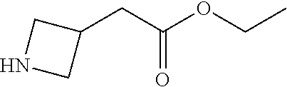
N1CC(CC(OCC)=O)C1
